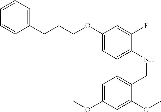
C1(OCCCC2=CC=CC=C2)=CC=C(NCC2=CC=C(OC)C=C2OC)C(F)=C1
